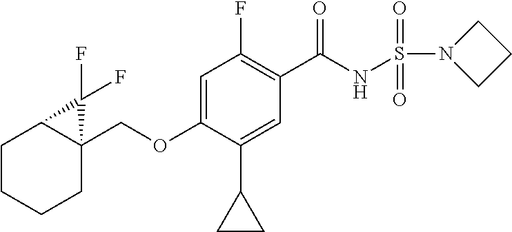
C1CCCC2(COC3=CC(F)=C(C(NS(N4CCC4)(=O)=O)=O)C=C3C3CC3)C1C2(F)F
